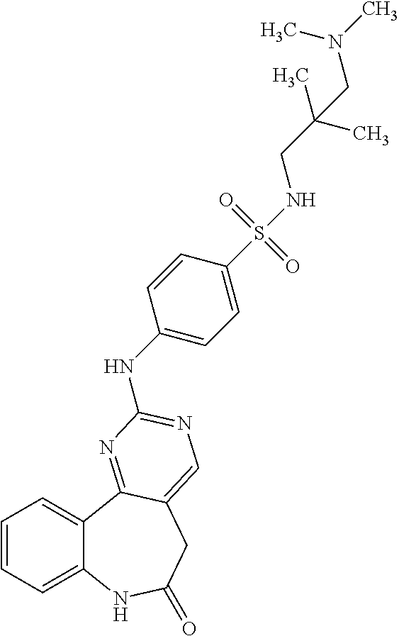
C1=CC=C2C(=C1)C1=NC(NC3=CC=C(S(=O)(=O)NCC(C)(C)CN(C)C)C=C3)=NC=C1CC(=O)N2
